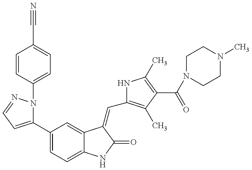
C1(C2=CC=C3C(=C2)C(=CC2=C(C)C(C(N4CCN(C)CC4)=O)=C(C)N2)C(=O)N3)=CC=NN1C1=CC=C(C#N)C=C1
